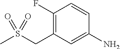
C1(F)=C(CS(=O)(=O)C)C=C(N)C=C1
